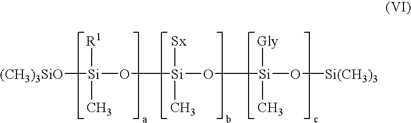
[(CH3)3SiO][Si](O[Si](O[Si](O[Si(CH3)3])([Gly])C)([Sx])C)([R1])C
